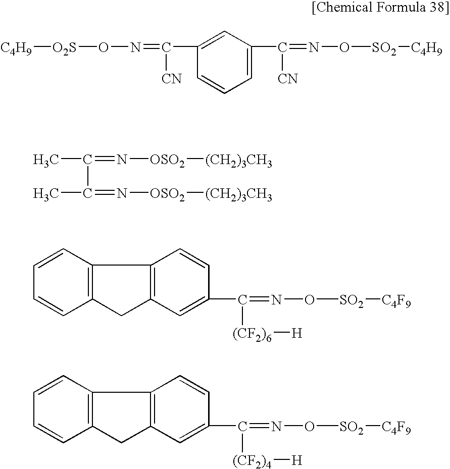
C1=C(C(=NO[O2S][C4H9])[CN])C=CC=C1C([CN])=NO[SO2][C4H9].CC(=N[OSO2][(CH2)3CH3])C(C)=N[OSO2][(CH2)3CH3].C1=CC=CC2=C1C1=C(C2)C=C(C(=NO[SO2][C4F9])[(CF2)6][H])C=C1.C1=CC=CC2=C1C1=C(C2)C=C(C(=NO[SO2][C4F9])[(CF2)4][H])C=C1
